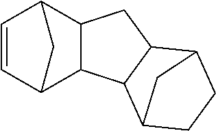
C1=CC2C3C(C1C2)C1C(C3)C2CCC1C2
